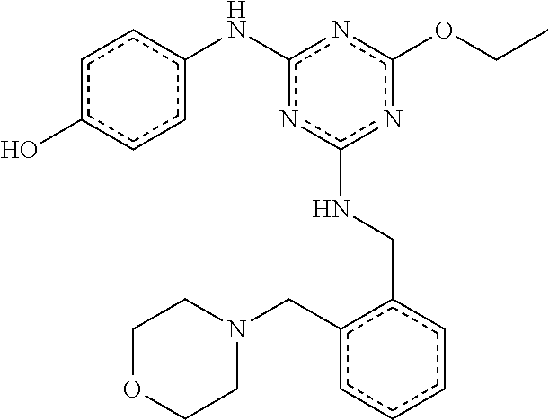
c1c(O)ccc(Nc2nc(NCc3c(CN4CCOCC4)cccc3)nc(OCC)n2)c1
